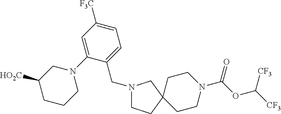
C1=C(N2CC([HO2C])CCC2)C(CN2CCC3(CCN(C(OC([CF3])[CF3])=O)CC3)C2)=CC=C1[F3C]
